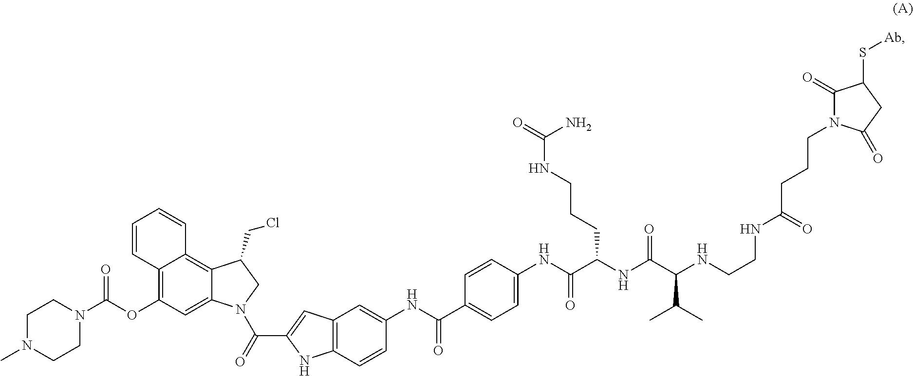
C12=C(OC(N3CCN(C)CC3)=O)C=C3C(=C1C=CC=C2)C(CCl)CN3C(=O)C1=CC2=C(N1)C=CC(NC(=O)C1=CC=C(NC(C(NC(C(NCCNC(CCCN3C(=O)C(S[Ab])CC3=O)=O)C(C)C)=O)CCCNC(=O)N)=O)C=C1)=C2
